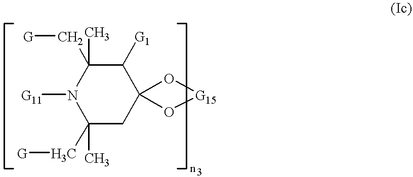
C1(C[G])(C)CC2(C([G1])C(C[G])(C)N1[G11])O[G15]O2
